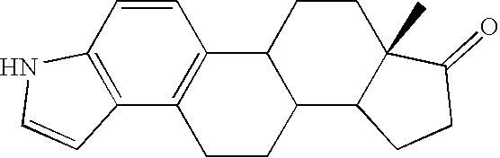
C1=CC2=C(C3=C1C1C(CC3)C3C(C)(CC1)C(=O)CC3)C=CN2
